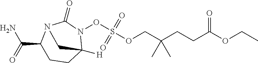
CCOC(CCC(COS(ON1C2([H])CCC(C(N)=O)N(C1=O)C2)(=O)=O)(C)C)=O
